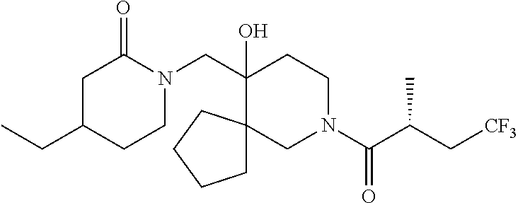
C(C1(O)CCN(C(C(C[CF3])C)=O)CC12CCCC2)N1C(=O)CC(CC)CC1
